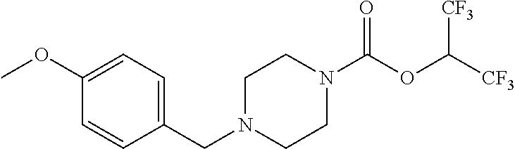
N1(C(OC([CF3])[CF3])=O)CCN(CC2=CC=C(OC)C=C2)CC1
